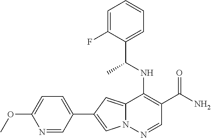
N12C(=CC(C3=CC=C(OC)N=C3)=C1)C(NC(C1=CC=CC=C1F)C)=C(C(N)=O)C=N2
